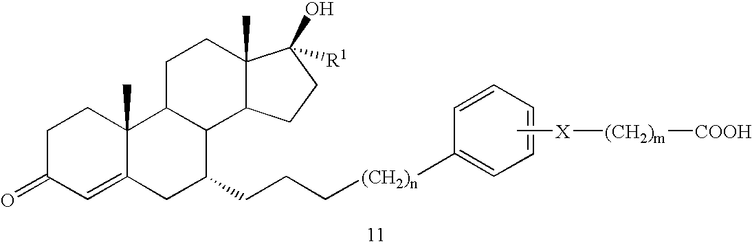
C1C(=O)C=C2C(C)(C1)C1C(C(CCC[(CH2)n]C3=CC=CC=C3)C2)C2C(C)(CC1)C(O)([R1])CC2.C[X][(CH2)m][COOH]
